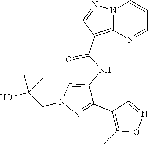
N12C(=C(C(NC3=CN(CC(O)(C)C)N=C3C3=C(C)ON=C3C)=O)C=N1)N=CC=C2
